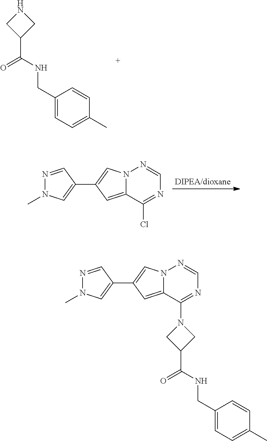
N1CC(C(NCC2=CC=C(C)C=C2)=O)C1.N12C(=CC(C3=CN(C)N=C3)=C1)C(Cl)=NC=N2.N12C(=CC(C3=CN(C)N=C3)=C1)C(N1CC(C(NCC3=CC=C(C)C=C3)=O)C1)=NC=N2
